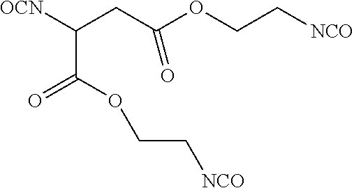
C(C[NCO])OC(=O)C(CC(OCC[NCO])=O)[OCN]
